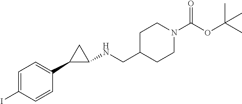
C1=C(I)C=CC(C2C(NCC3CCN(C(OC(C)(C)C)=O)CC3)C2)=C1
